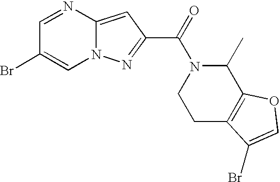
C1=NC2=CC(C(=O)N3C(C)C4=C(CC3)C(Br)=CO4)=NN2C=C1Br
